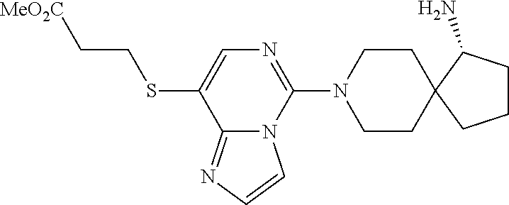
[MeO2C]CCSC1=CN=C(N2CCC3(CC2)CCCC3N)N2C1=NC=C2
